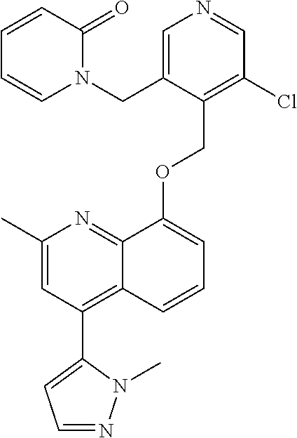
C1(C)=CC(C2=CC=NN2C)=C2C(=N1)C(OCC1=C(Cl)C=NC=C1CN1C(=O)C=CC=C1)=CC=C2
